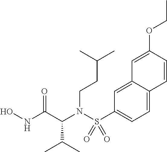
C(N(C(C(C)C)C(NO)=O)S(C1=CC=C2C(=C1)C=C(OCC)C=C2)(=O)=O)CC(C)C
